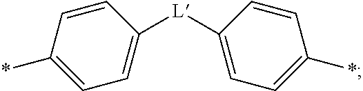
C1=CC([L]C2=CC=C(*)C=C2)=CC=C1*
